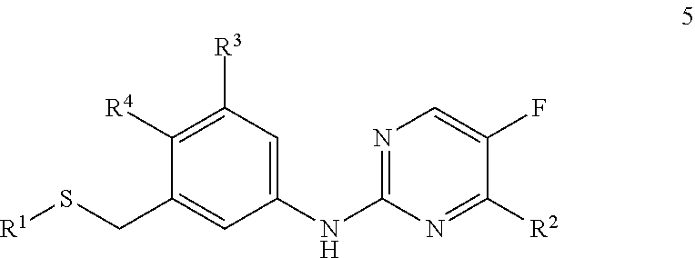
C1(NC2=NC=C(F)C([R2])=N2)=CC([R3])=C([R4])C(CS[R1])=C1
